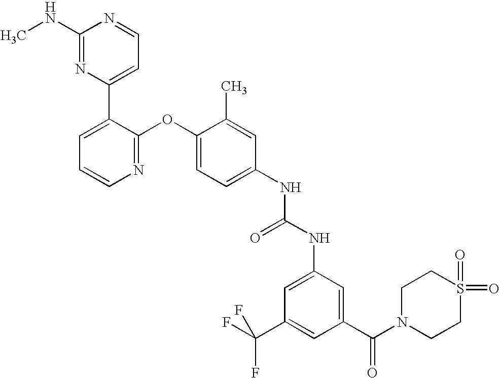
C1(NC)=NC(C2=CC=CN=C2OC2=CC=C(NC(NC3=CC(C(F)(F)F)=CC(C(N4CCS(=O)(=O)CC4)=O)=C3)=O)C=C2C)=CC=N1
